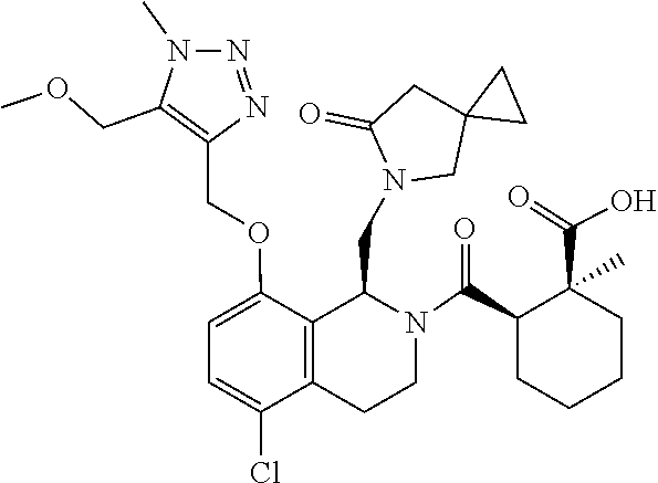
C12(CN(CC3C4=C(C(Cl)=CC=C4OCC4=C(COC)N(C)N=N4)CCN3C(C3CCCCC3(C(=O)O)C)=O)C(=O)C1)CC2
